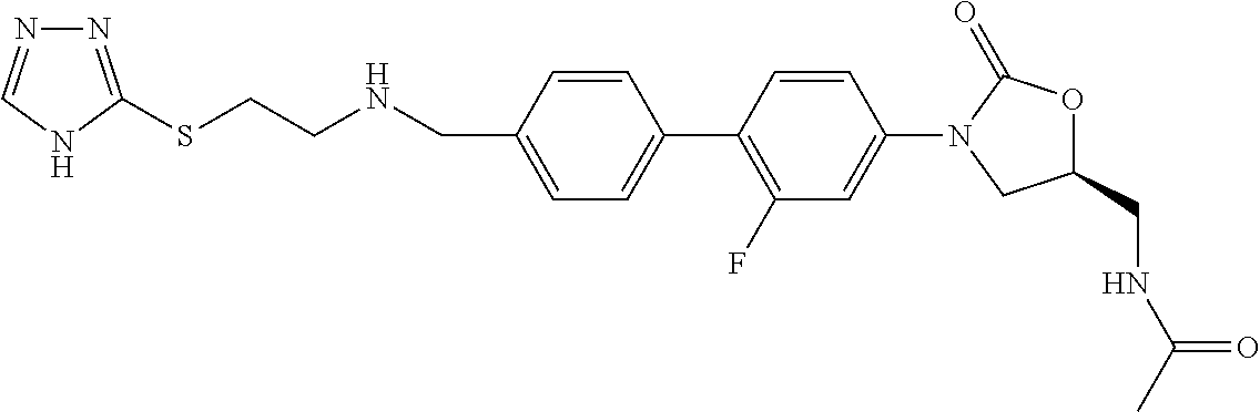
C(C1=CC=C(C2=C(F)C=C(N3CC(CNC(C)=O)OC3=O)C=C2)C=C1)NCCSC1=NN=CN1
